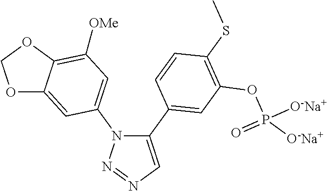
C1(C2=CC(OP([O-Na+])([O-Na+])=O)=C(SC)C=C2)=CN=NN1C1=CC([OMe])=C2C(=C1)OCO2
